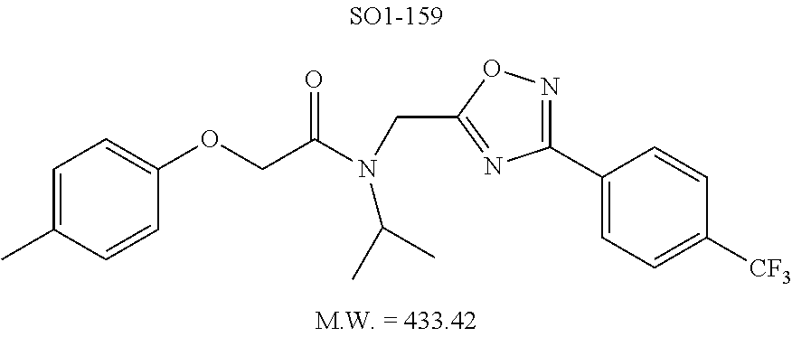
C1(OCC(N(CC2=NC(C3=CC=C([CF3])C=C3)=NO2)C(C)C)=O)=CC=C(C)C=C1
